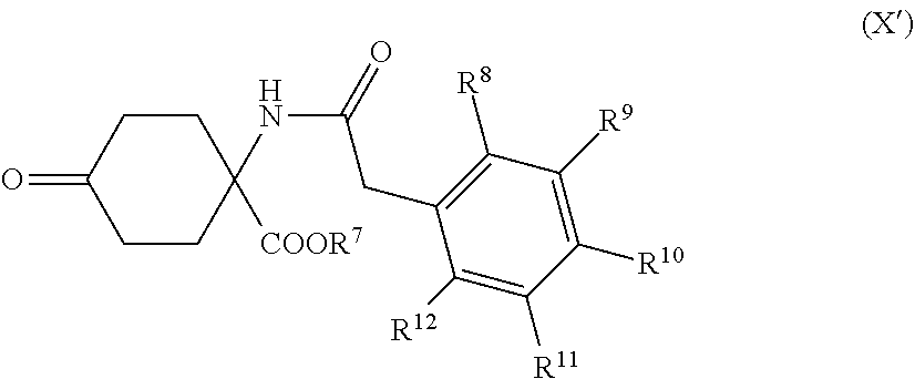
C1CC(NC(=O)CC2=C([R8])C([R9])=C([R10])C([R11])=C2[R12])([COOR7])CCC1=O
